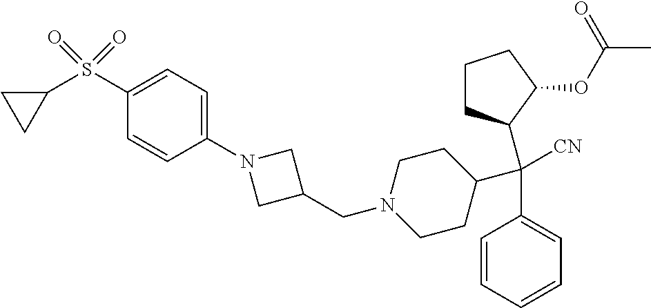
C(C1=CC=CC=C1)(C1CCN(CC2CN(C3=CC=C(S(=O)(C4CC4)=O)C=C3)C2)CC1)(C1CCCC1OC(C)=O)[CN]
